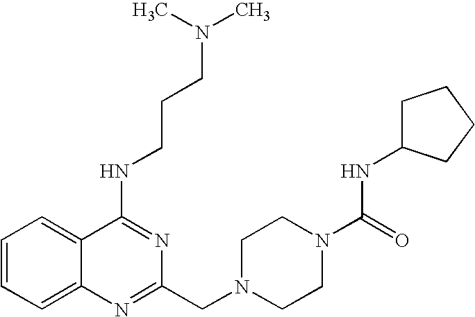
C1=CC=C2C(=C1)C(NCCCN(C)C)=NC(CN1CCN(C(NC3CCCC3)=O)CC1)=N2
